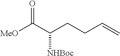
O=C(C(CCC=C)[NHBoc])[MeO]
